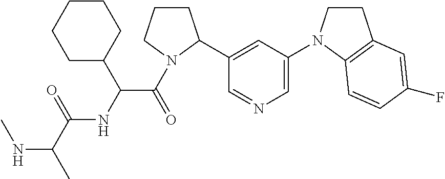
N(C(C)C(=O)NC(C(=O)N1CCCC1C1=CC(N2CCC3=C2C=CC(F)=C3)=CN=C1)C1CCCCC1)C
